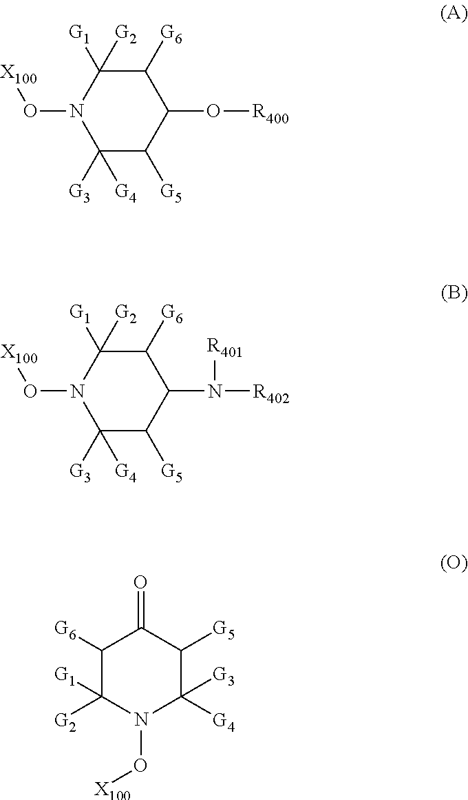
N1(O[X100])C([G3])([G4])C([G5])C(O[R400])C([G6])C1([G1])[G2].N1(O[X100])C([G3])([G4])C([G5])C(N([R402])[R401])C([G6])C1([G1])[G2].C1([G6])C([G2])([G1])N(O[X100])C([G4])([G3])C([G5])C1=O
